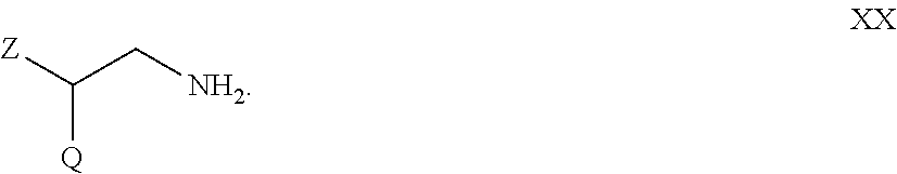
[Z]C(C[NH2])[Q]
